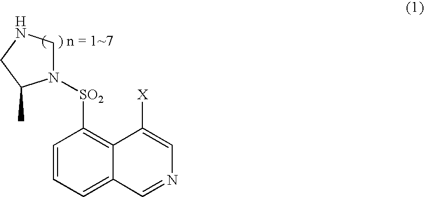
C1=CC=C2C(=C1[SO2]N1CNCC1C)C([X])=CN=C2
